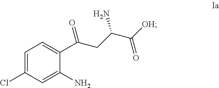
C1=C(Cl)C=C(N)C(C(CC(C([OH])=O)N)=O)=C1
